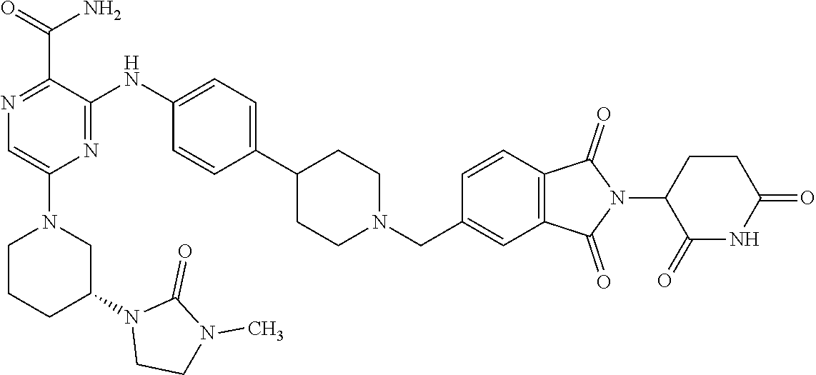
C1CCC(N2CCN(C)C2=O)CN1C1=CN=C(C(=O)N)C(NC2=CC=C(C3CCN(CC4=CC5=C(C=C4)C(=O)N(C4C(=O)NC(=O)CC4)C5=O)CC3)C=C2)=N1
